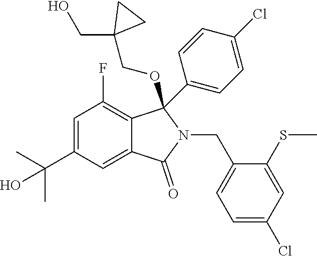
C1=C(C(C)(C)O)C=C2C(=C1F)C(C1=CC=C(Cl)C=C1)(OCC1(CO)CC1)N(CC1=CC=C(Cl)C=C1SC)C2=O
